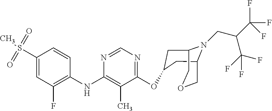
C1(NC2=C(C)C(OC3CC4N(CC(C(F)(F)F)C(F)(F)F)C(COC4)C3)=NC=N2)=C(F)C=C(S(C)(=O)=O)C=C1
